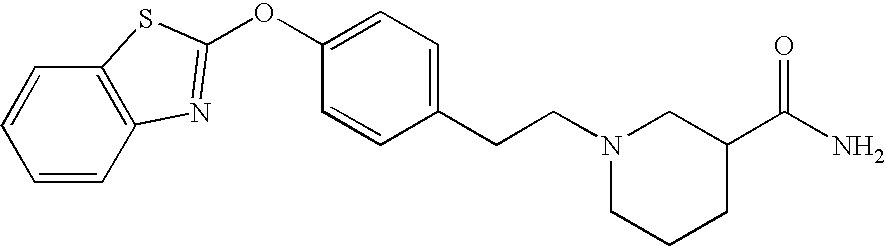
C1=CC2=C(C=C1)SC(OC1=CC=C(CCN3CCCC(C(=O)N)C3)C=C1)=N2
